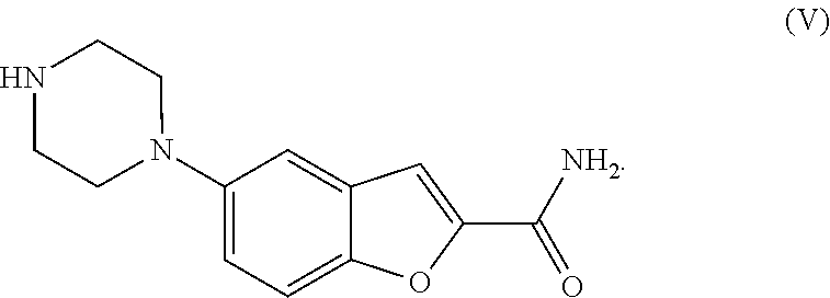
C1(N2CCNCC2)=CC=C2C(=C1)C=C(C([NH2])=O)O2
